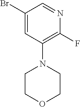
C1(Br)=CC(N2CCOCC2)=C(F)N=C1
